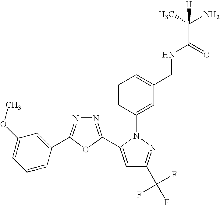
N1=C(C2=CC(C(F)(F)F)=NN2C2=CC(CNC(C(C)(N)[H])=O)=CC=C2)OC(C2=CC(OC)=CC=C2)=N1
